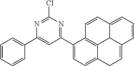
C1=C(C2=CC=CC=C2)N=C(Cl)N=C1C1=CC=C2C3=C1C=CC1=CC=CC(=CC2)C13
